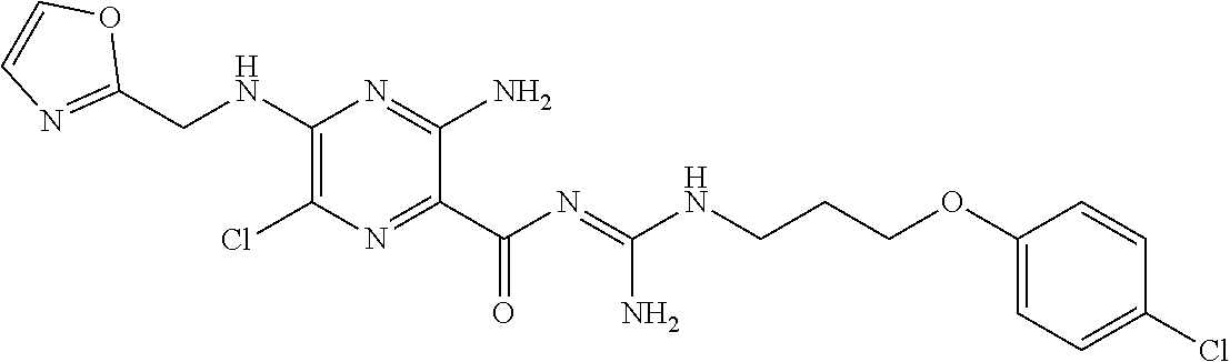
C1(CNC2=C(Cl)N=C(C(N=C(NCCCOC3=CC=C(Cl)C=C3)N)=O)C(N)=N2)=NC=CO1
